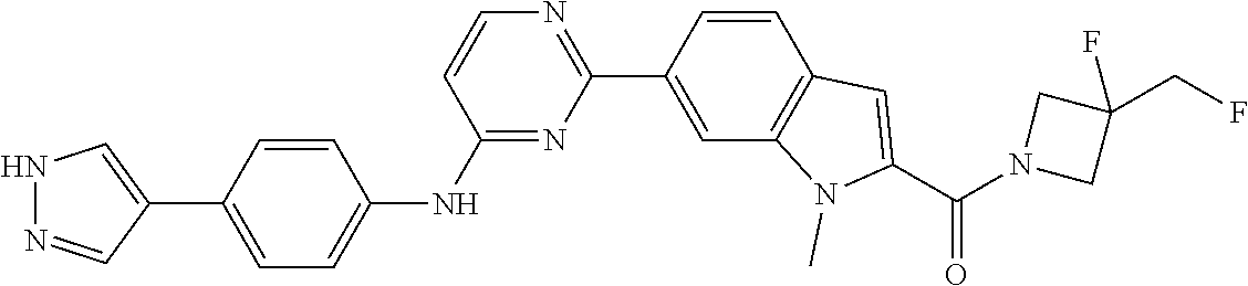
N1N=CC(C2=CC=C(NC3=NC(C4=CC5=C(C=C4)C=C(C(N4CC(F)(CF)C4)=O)N5C)=NC=C3)C=C2)=C1
